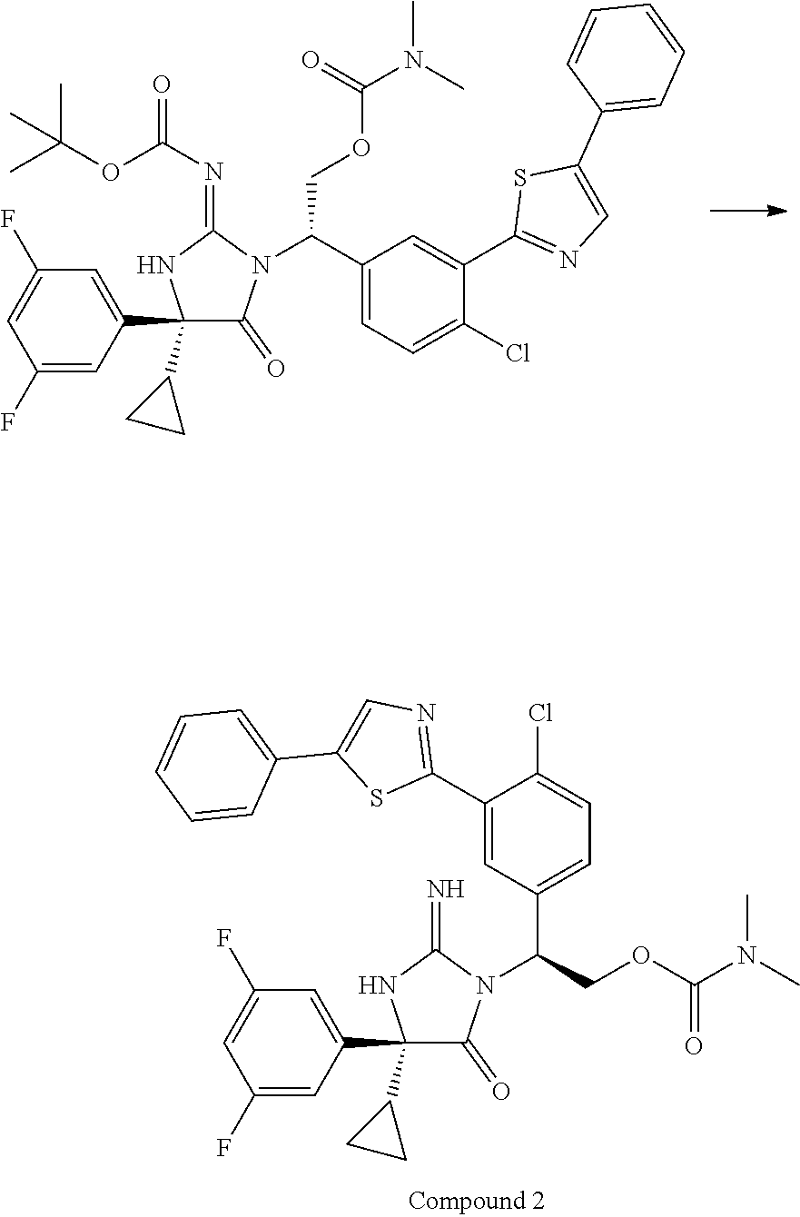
C1(F)=CC(C2(C3CC3)C(=O)N(C(COC(N(C)C)=O)C3=CC=C(Cl)C(C4=NC=C(C5=CC=CC=C5)S4)=C3)C(=N)N2)=CC(F)=C1.C1(F)=CC(C2(C3CC3)C(=O)N(C(C3=CC=C(Cl)C(C4=NC=C(C5=CC=CC=C5)S4)=C3)COC(N(C)C)=O)C(=NC(=O)OC(C)(C)C)N2)=CC(F)=C1
